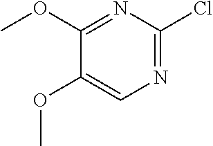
C1(Cl)=NC=C(OC)C(OC)=N1
